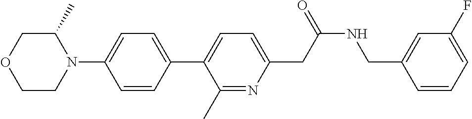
C1(C)COCCN1C1=CC=C(C2=CC=C(CC(NCC3=CC(F)=CC=C3)=O)N=C2C)C=C1
